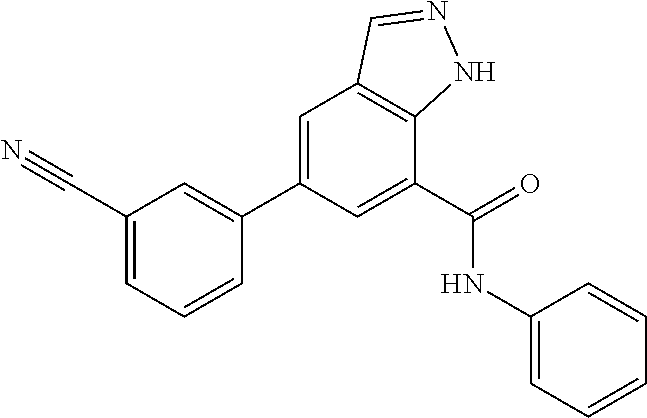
C1=C(C2=CC(C#N)=CC=C2)C=C(C(=O)NC2=CC=CC=C2)C2=C1C=NN2
